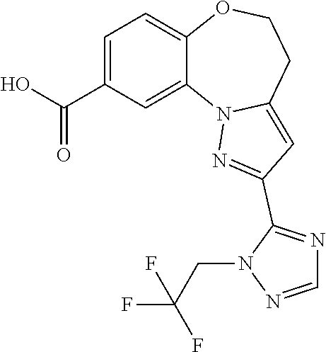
C1=C(C(O)=O)C=C2C(=C1)OCCC1=CC(C3=NC=NN3CC(F)(F)F)=NN21
